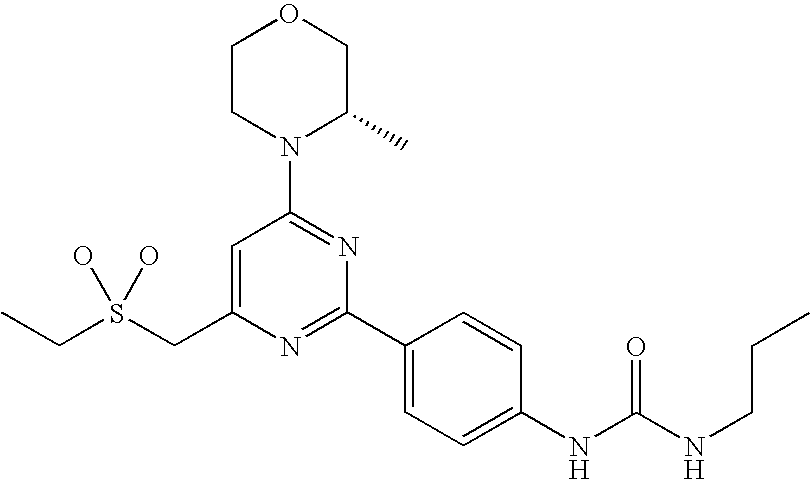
C(S(CC1=CC(N2C(C)COCC2)=NC(C2=CC=C(NC(NCCC)=O)C=C2)=N1)(O)O)C
